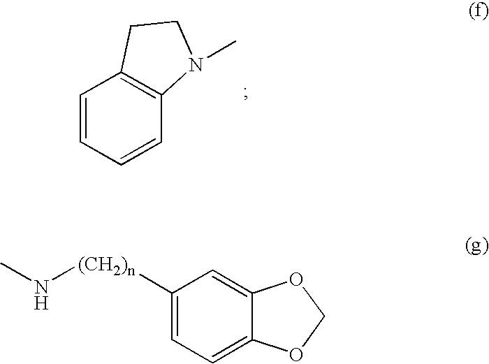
C1=CC=CC2=C1CCN2C.CN[(CH2)n]C1=CC=C2C(=C1)OCO2
